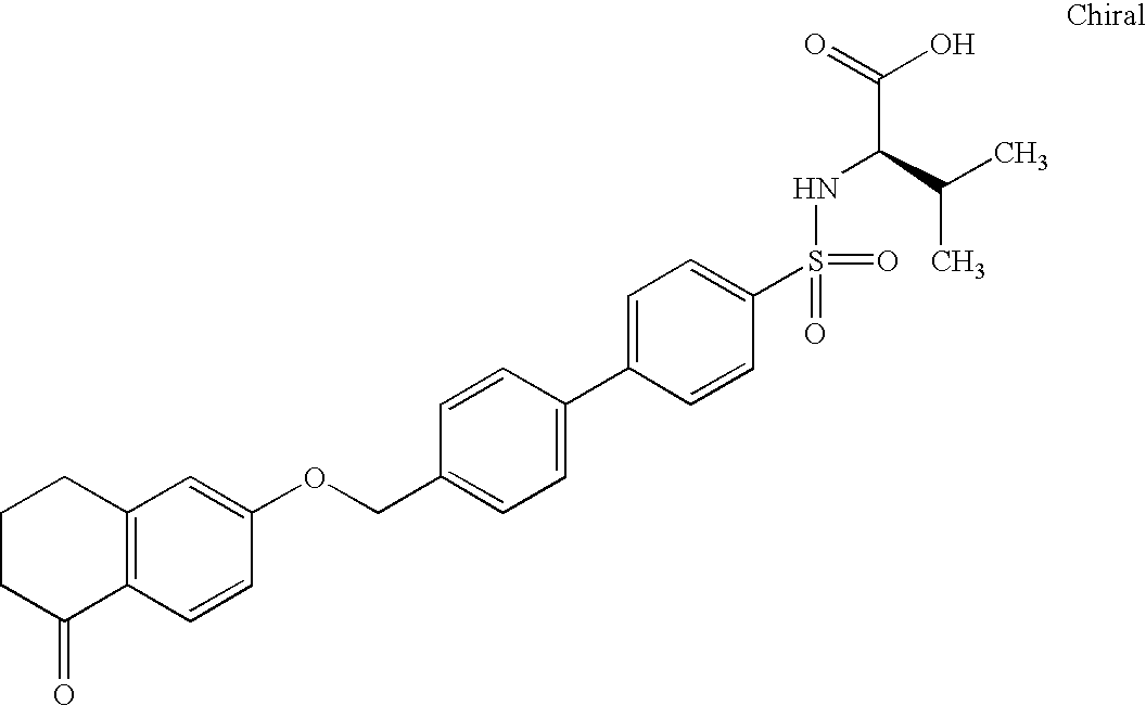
C12=C(C=C(OCC3=CC=C(C4=CC=C(S(NC(C(C)C)C(=O)O)(=O)=O)C=C4)C=C3)C=C1)CCCC2=O
